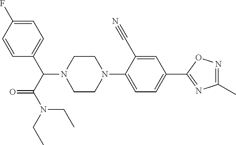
C1(F)=CC=C(C(N2CCN(C3=CC=C(C4=NC(C)=NO4)C=C3C#N)CC2)C(N(CC)CC)=O)C=C1
